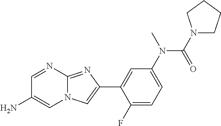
C1=NC2=NC(C3=CC(N(C(N4CCCC4)=O)C)=CC=C3F)=CN2C=C1N
